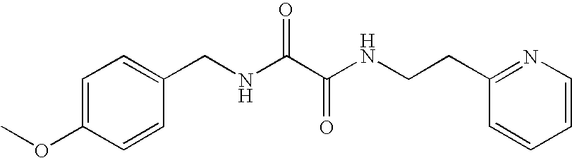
C1=CC(OC)=CC=C1CNC(C(NCCC1=NC=CC=C1)=O)=O
